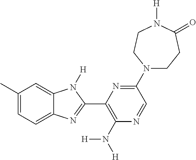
C1(C)=CC=C2C(=C1)N([H])C(C1=C(N([H])[H])N=CC(N3CCC(=O)N([H])CC3)=N1)=N2
